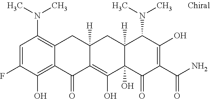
C1=C(F)C(O)=C2C(=C1N(C)C)CC1([H])C(=C(O)C3(O)C([H])(C1)C(N(C)C)C(O)=C(C(N)=O)C3=O)C2=O
